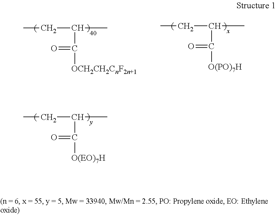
C(C(C)C(=O)[O(EO)7H])C.C(C(C)C(=O)[OCH2CH2CnF2n+1])C.C(C(C)C(=O)[O(PO)7H])C
